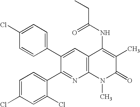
C1(Cl)=CC=C(C2=CC3=C(N=C2C2=CC=C(Cl)C=C2Cl)N(C)C(=O)C(C)=C3NC(=O)CC)C=C1
